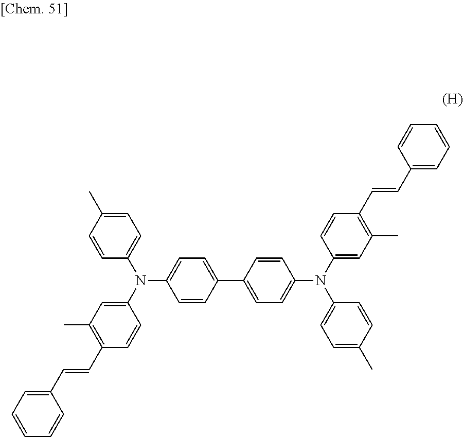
C1=CC(C2=CC=C(N(C3=CC(C)=C(C=CC4=CC=CC=C4)C=C3)C3=CC=C(C)C=C3)C=C2)=CC=C1N(C1=CC(C)=C(C=CC2=CC=CC=C2)C=C1)C1=CC=C(C)C=C1
